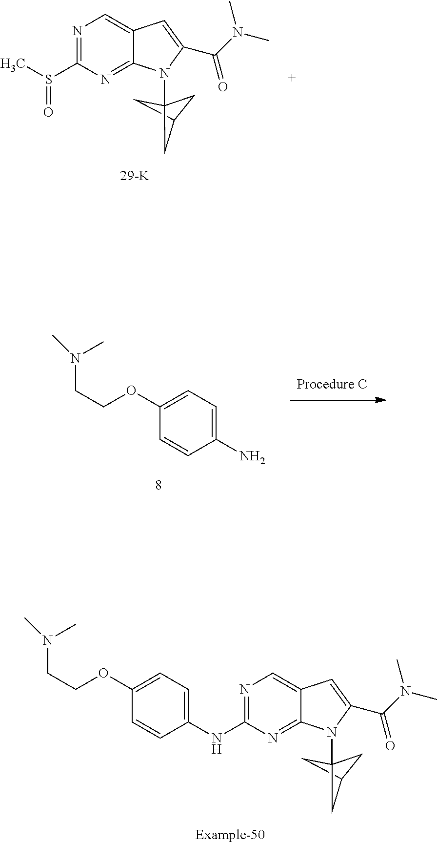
C1=C(NC2=NC=C3C(=N2)N(C24CC(C2)C4)C(C(N(C)C)=O)=C3)C=CC(OCCN(C)C)=C1.S(C)(C1=NC=C2C(=N1)N(C13CC(C1)C3)C(C(N(C)C)=O)=C2)=O.C1=C(N)C=CC(OCCN(C)C)=C1
